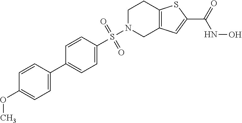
C1N(S(C2=CC=C(C3=CC=C(OC)C=C3)C=C2)(=O)=O)CC2=C(C1)SC(C(=O)NO)=C2
